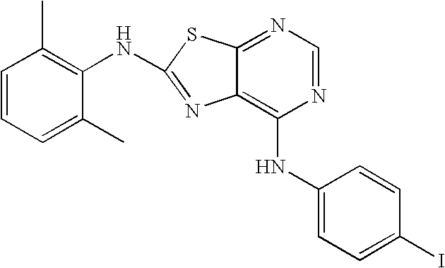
N1=CN=C2C(=C1NC1=CC=C(I)C=C1)N=C(NC1=C(C)C=CC=C1C)S2
